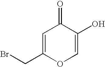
C1=C(CBr)OC=C(O)C1=O
